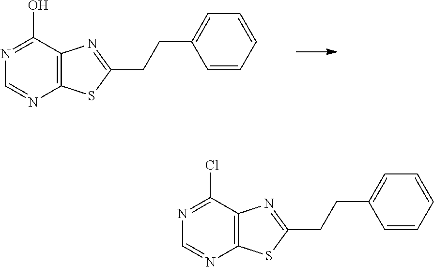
C12=C(C(O)=NC=N1)N=C(CCC1=CC=CC=C1)S2.C12=C(C(Cl)=NC=N1)N=C(CCC1=CC=CC=C1)S2
